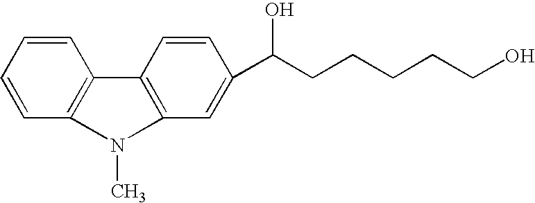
C1=CC=CC2=C1C1=C(C=C(C(CCCCCO)O)C=C1)N2C
